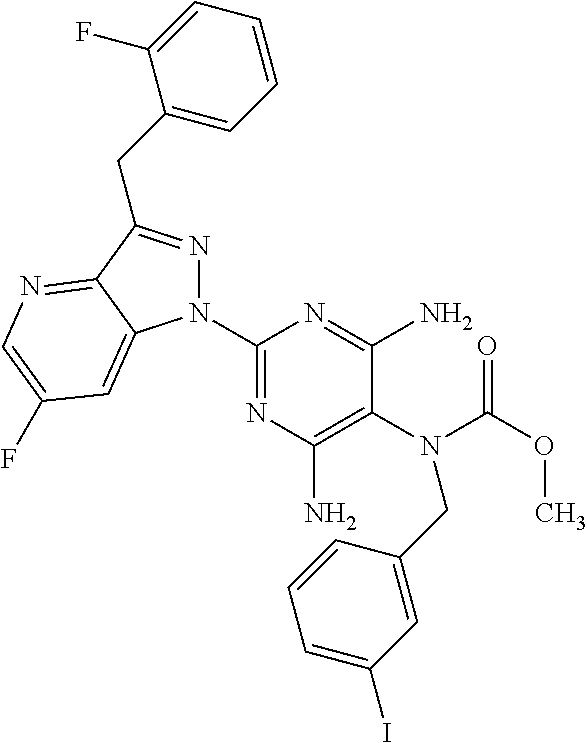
C1(N2N=C(CC3=CC=CC=C3F)C3=NC=C(F)C=C23)=NC(N)=C(N(C(OC)=O)CC2=CC(I)=CC=C2)C(N)=N1
